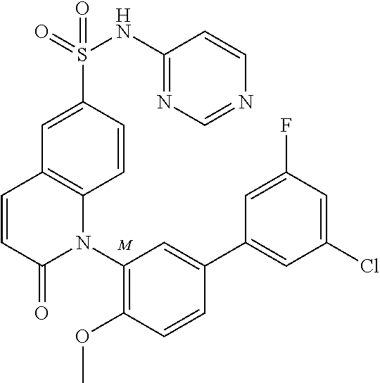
C1=CC(S(=O)(=O)NC2=NC=NC=C2)=CC2=C1N(C1=C(OC)C=CC(C3=CC(Cl)=CC(F)=C3)=C1)C(=O)C=C2.[M]
